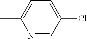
N1=CC(Cl)=CC=C1C
